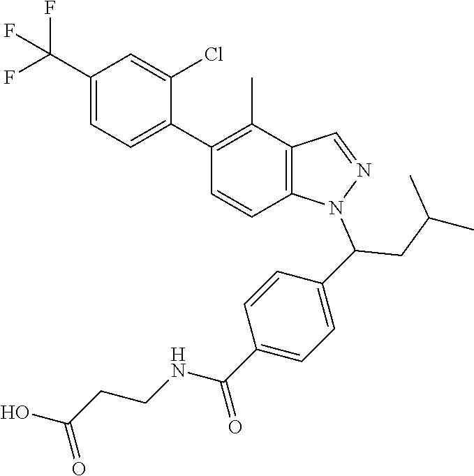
C1(C(F)(F)F)=CC=C(C2=C(C)C3=C(C=C2)N(C(CC(C)C)C2=CC=C(C(NCCC(O)=O)=O)C=C2)N=C3)C(Cl)=C1
